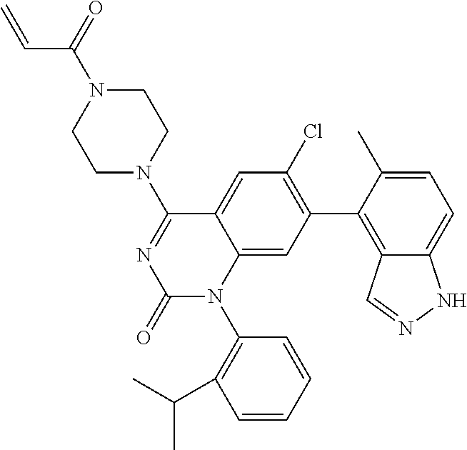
C1N(C2=NC(=O)N(C3=C(C(C)C)C=CC=C3)C3=CC(C4=C5C(=CC=C4C)NN=C5)=C(Cl)C=C23)CCN(C(=O)C=C)C1
